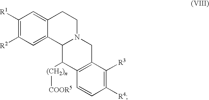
C1([R1])=C([R2])C=C2C(=C1)CCN1C2C([(CH2)n][COOR5])C2=C(C1)C([R3])=C([R4])C=C2
